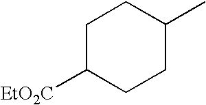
C1C([EtO2C])CCC(C)C1
